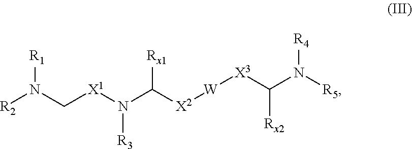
[R3]N([X1]CN([R1])[R2])C([X2][W][X3]C(N([R4])[R5])[Rx2])[Rx1]
